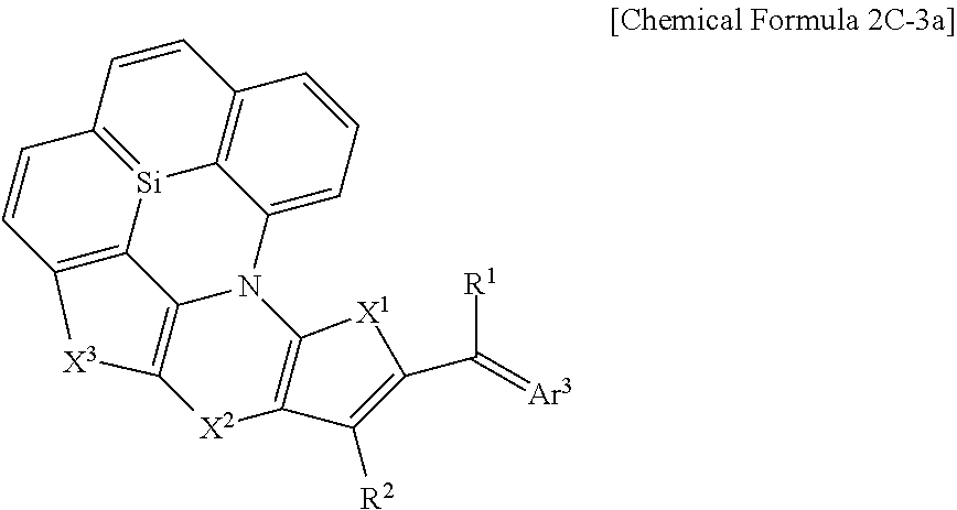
C12=C3N(C4=C([X2]1)C([R2])=C(C([R1])=[Ar3])[X1]4)C1=CC=CC4=C1[Si]1=C(C=C4)C=CC(=C31)[X3]2
